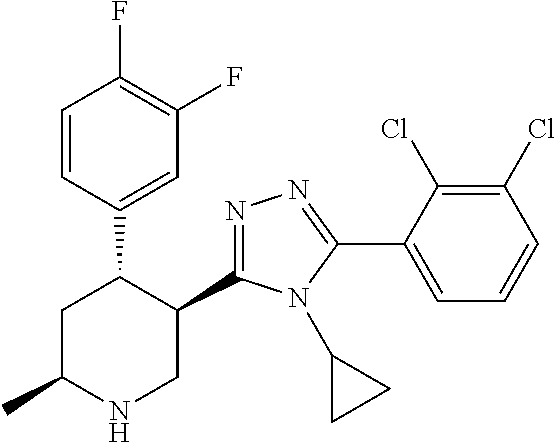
C1(C2=NN=C(C3=CC=CC(Cl)=C3Cl)N2C2CC2)C(C2=CC(F)=C(F)C=C2)CC(C)NC1
